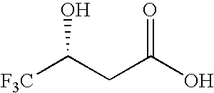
[F3C]C(CC(O)=O)O
